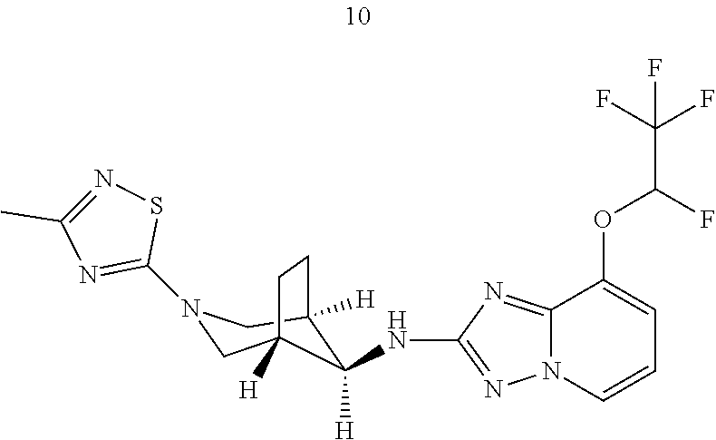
C12=NC(NC3([H])C4([H])CN(C5=NC(C)=NS5)CC3([H])CC4)=NN1C=CC=C2OC(C(F)(F)F)F
